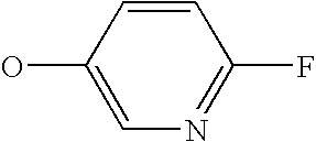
OC1=CN=C(F)C=C1
